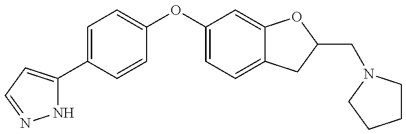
N1C(C2=CC=C(OC3=CC=C4C(=C3)OC(CN3CCCC3)C4)C=C2)=CC=N1
